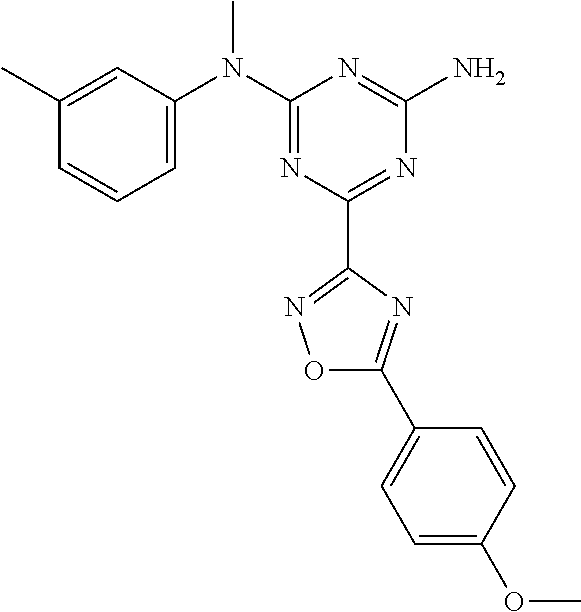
C1(C)=CC(N(C2=NC(C3=NOC(C4=CC=C(OC)C=C4)=N3)=NC(N)=N2)C)=CC=C1
